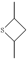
S1C(C)CC1C
